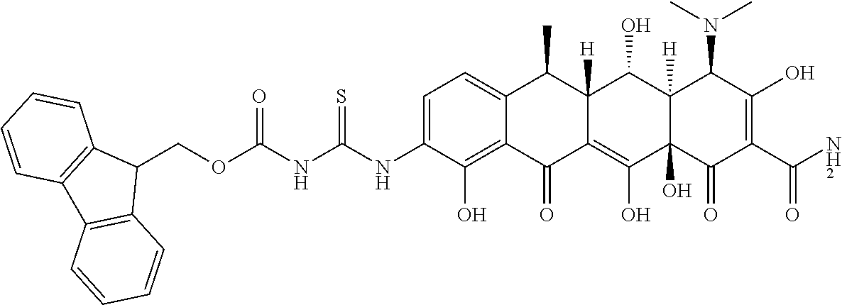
C1=C(NC(NC(OCC2C3=C(C4=C2C=CC=C4)C=CC=C3)=O)=S)C(O)=C2C(=C1)C(C)C1([H])C(=C(O)C3(O)C([H])(C1O)C(N(C)C)C(O)=C(C(N)=O)C3=O)C2=O
